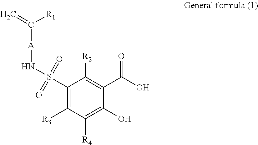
C([A]NS(C1=C([R3])C([R4])=C(O)C(C(O)=O)=C1[R2])(=O)=O)([R1])=C
